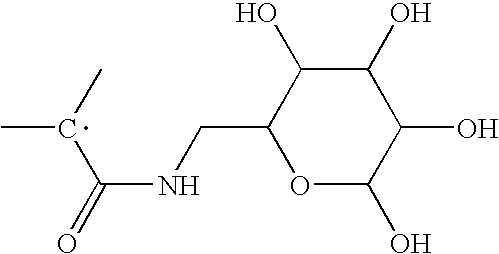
C1(O)C(O)C(CNC(C(C)C)=O)OC(O)C1O
